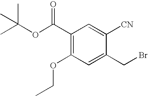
C1(C(OC(C)(C)C)=O)=C(OCC)C=C(CBr)C([CN])=C1
